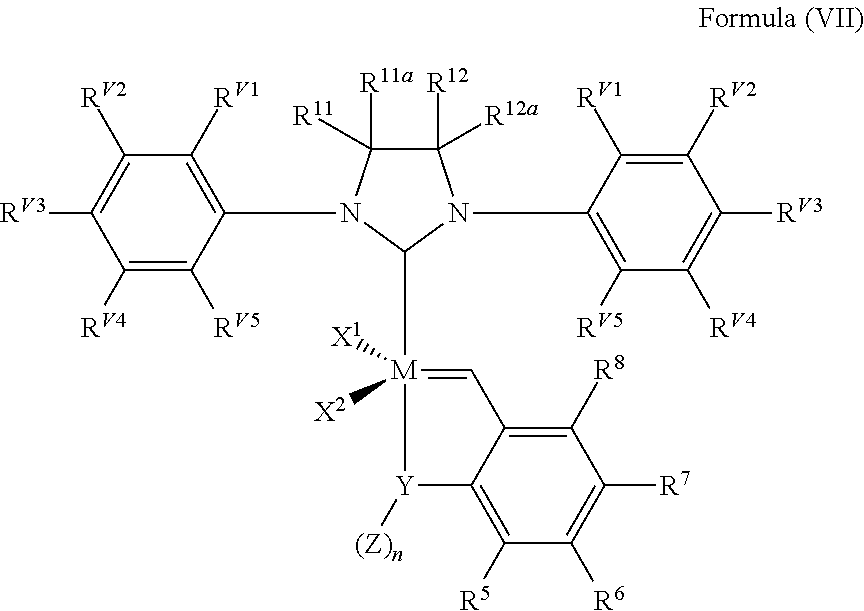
C1([RV4])=C([RV5])C(N2C([R11a])([R11])C([R12])([R12a])N(C3=C([RV5])C([RV4])=C([RV3])C([RV2])=C3[RV1])C2[M]2([X2])([X1])=CC3=C([R8])C([R7])=C([R6])C([R5])=C3[Y]2[(Z)n])=C([RV1])C([RV2])=C1[RV3]
